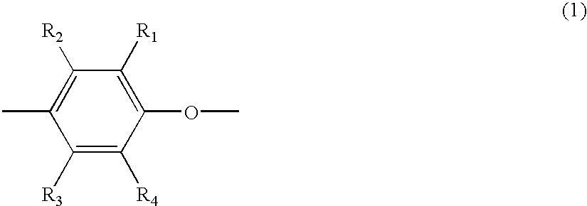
C1([R2])=C(C)C([R3])=C([R4])C(OC)=C1[R1]
